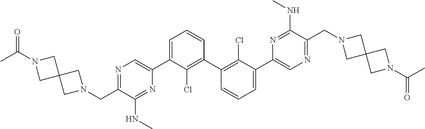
N1=C(CN2CC3(C2)CN(C(C)=O)C3)C(NC)=NC(C2=CC=CC(C3=C(Cl)C(C4=CN=C(CN5CC6(C5)CN(C(C)=O)C6)C(NC)=N4)=CC=C3)=C2Cl)=C1
